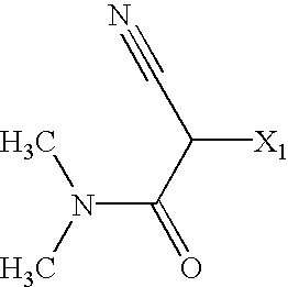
CN(C(C([X1])C#N)=O)C
